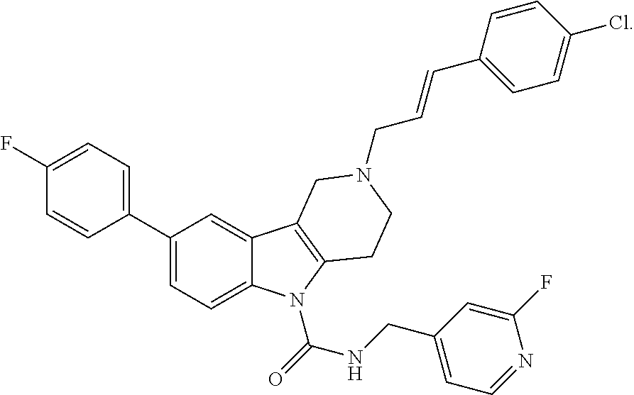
C1(C2=CC=C(F)C=C2)=CC=C2C(=C1)C1=C(N2C(=O)NCC2=CC=NC(F)=C2)CCN(CC=CC2=CC=C(Cl)C=C2)C1
